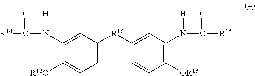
C1=C([R16]C2=CC(N([H])C(=O)[R15])=C([OR13])C=C2)C=C(N([H])C(=O)[R14])C([R12O])=C1
